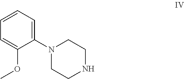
C1=C(OC)C(N2CCNCC2)=CC=C1
